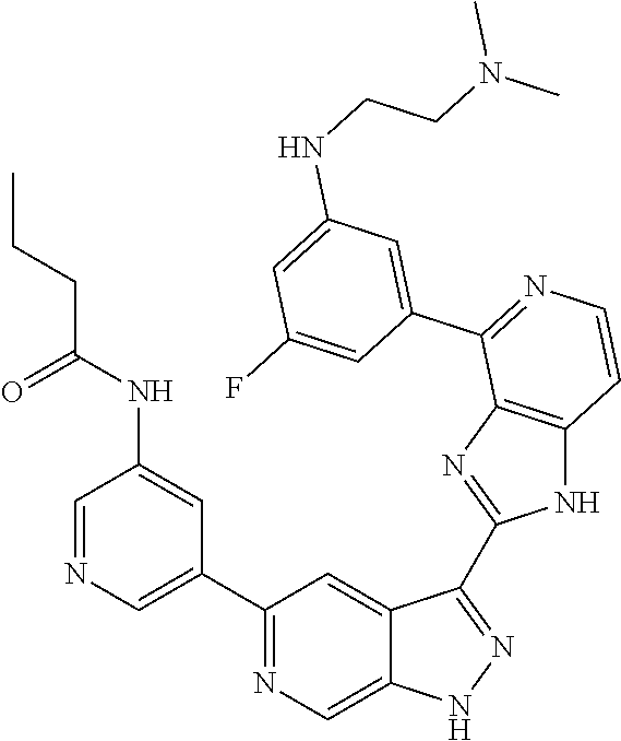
C1=NC=C(C2=NC=C3C(=C2)C(C2=NC4=C(N2)C=CN=C4C2=CC(NCCN(C)C)=CC(F)=C2)=NN3)C=C1NC(CCC)=O
